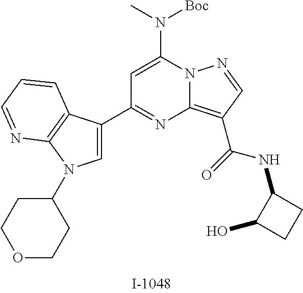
C1=C(N(C)[Boc])N2C(=C(C(=O)NC3C(O)CC3)C=N2)N=C1C1=CN(C2CCOCC2)C2=C1C=CC=N2
